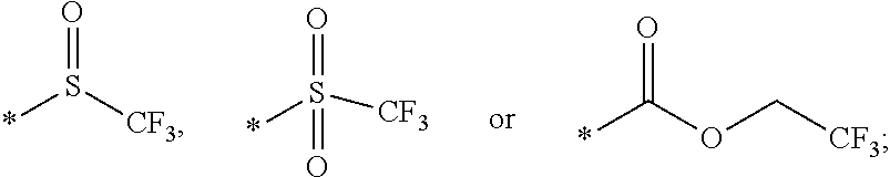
O=S([CF3])*.O=S([CF3])(*)=O.O=C(OC[CF3])*
